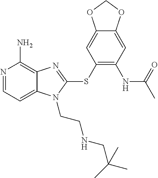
N1=CC=C2C(=C1N)N=C(SC1=C(NC(C)=O)C=C3C(=C1)OCO3)N2CCNCC(C)(C)C
